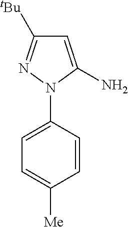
C1=CC(N2N=C([tBu])C=C2N)=CC=C1[Me]
